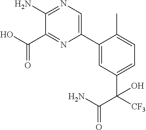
C1(C2=CN=C(N)C(C(O)=O)=N2)=CC(C(C(=O)N)([CF3])O)=CC=C1C
